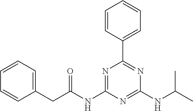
C1=CC(C2=NC(NC(C)C)=NC(NC(=O)CC3=CC=CC=C3)=N2)=CC=C1
